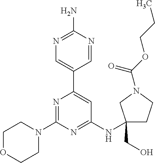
N1=C(N)N=CC(C2=CC(NC3(CO)CCN(C(OCCC)=O)C3)=NC(N3CCOCC3)=N2)=C1
